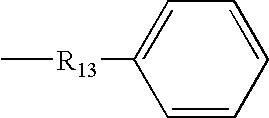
C[R13]C1=CC=CC=C1
